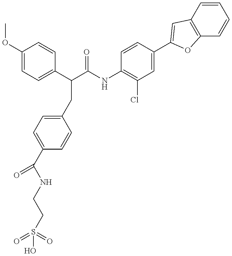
OS(CCNC(C1=CC=C(CC(C(NC2=C(Cl)C=C(C3=CC4=C(C=CC=C4)O3)C=C2)=O)C2=CC=C(OC)C=C2)C=C1)=O)(=O)=O
